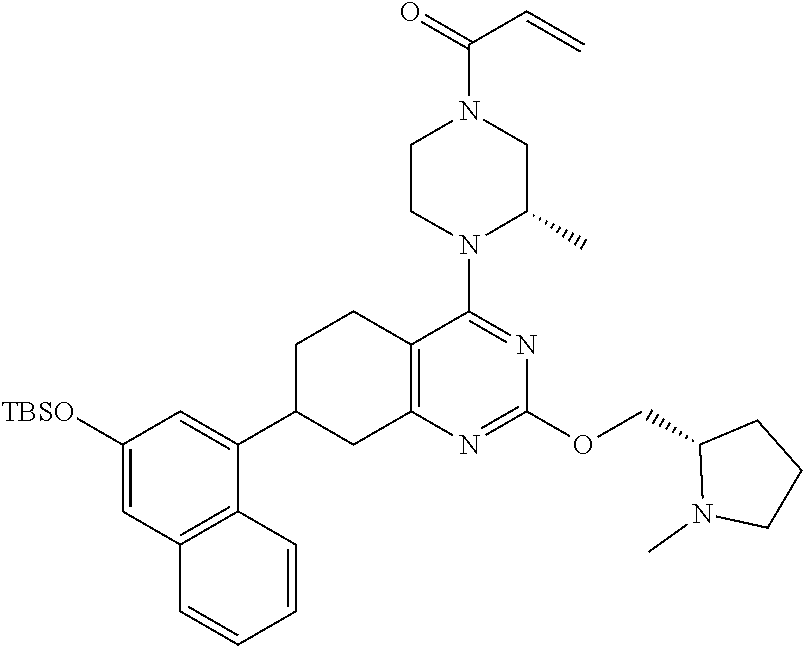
C12=C(N=C(OCC3N(C)CCC3)N=C1N1C(C)CN(C(C=C)=O)CC1)CC(C1=CC([TBSO])=CC3=C1C=CC=C3)CC2
